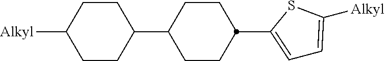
C1CC(C2CCC(C3=CC=C([Alkyl])S3)CC2)CCC1[Alkyl]
